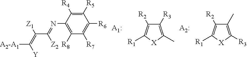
C1([R5])=C([R4])C(N=C(C(=C([A2-A1])[Y])[Z1])[Z2])=C([R8])C([R7])=C1[R6].C1([R3])=C(C)[X]C([R1])=C1[R2].C1(C)=C([R3])[X]C([R1])=C1[R2].[A1:].[A2:]
